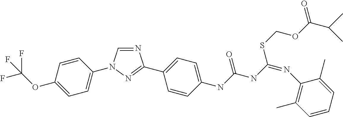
N1=CN(C2=CC=C(OC(F)(F)F)C=C2)N=C1C1=CC=C(NC(NC(=NC2=C(C)C=CC=C2C)SCOC(C(C)C)=O)=O)C=C1
